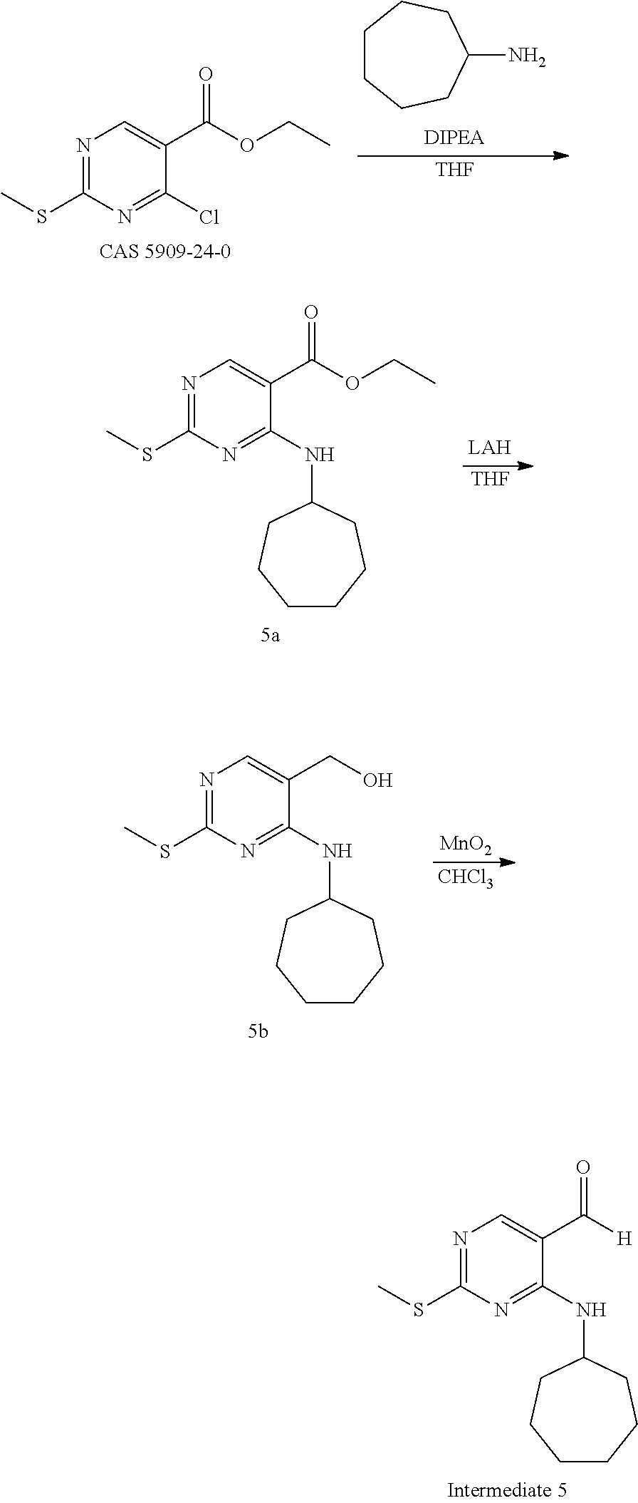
C1CCCC(N)CC1.[THF].N1=C(SC)N=C(Cl)C(C(OCC)=O)=C1.N1=C(SC)N=C(NC2CCCCCC2)C(C(OCC)=O)=C1.[THF].N1=C(SC)N=C(NC2CCCCCC2)C(CO)=C1.[CHCl3].[MnO2].N1=C(SC)N=C(NC2CCCCCC2)C(C([H])=O)=C1
